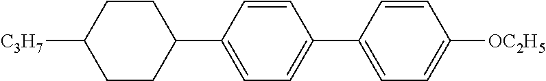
[C3H7]C1CCC(C2=CC=C(C3=CC=C([OC2H5])C=C3)C=C2)CC1
